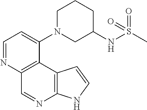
C1=NC2=C(C(N3CC(NS(C)(=O)=O)CCC3)=C1)C1=C(N=C2)NC=C1
